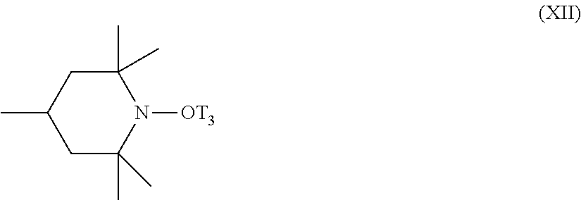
C1C(C)(C)N([OT3])C(C)(C)CC1C
